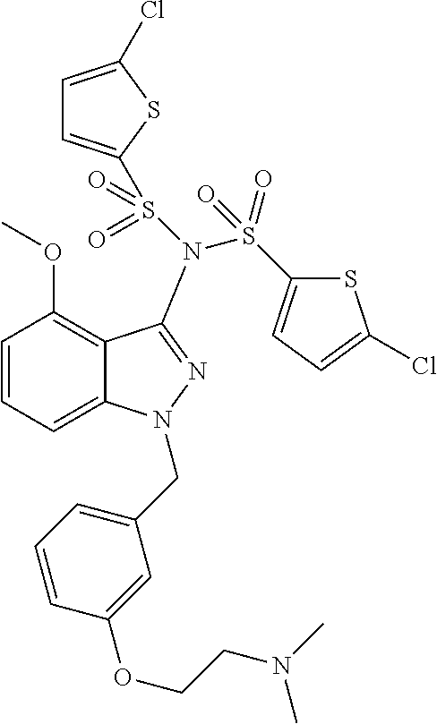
C1=CC=C2C(=C1OC)C(N(S(=O)(C1=CC=C(Cl)S1)=O)S(=O)(=O)C1=CC=C(Cl)S1)=NN2CC1=CC=CC(OCCN(C)C)=C1
